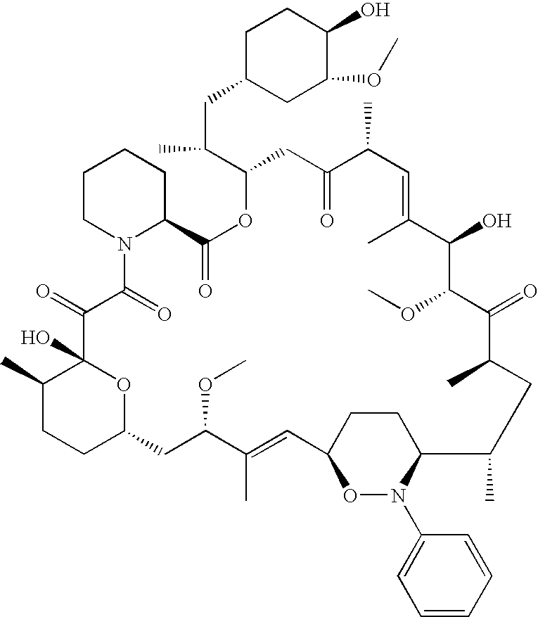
C1C(CC(C2CC(=O)C(C)C=C(C)C(O)C(OC)C(=O)C(C)CC(C)C3CCC(C=C(C)C(OC)CC4CCC(C)C(O)(C(=O)C(=O)N5C(C(=O)O2)CCCC5)O4)ON3C2=CC=CC=C2)C)CC(OC)C(O)C1
